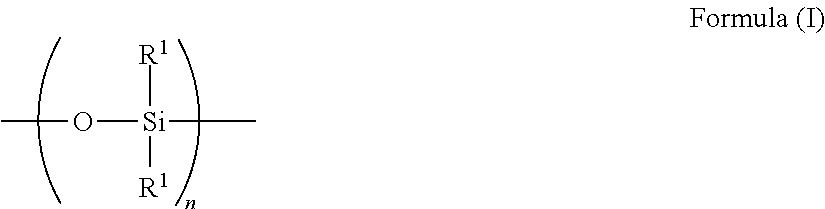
CO[Si](C)([R1])[R1]
